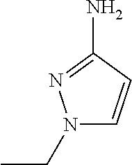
N1(CC)C=CC(N)=N1
